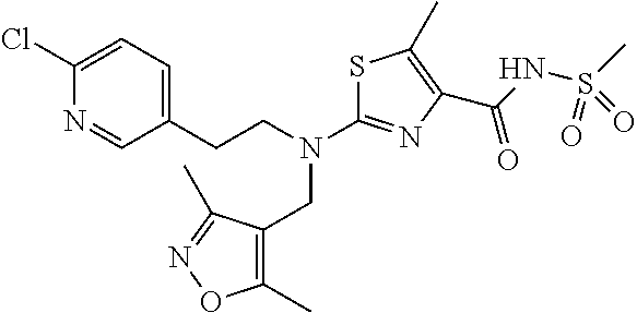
C1(CN(C2=NC(C(NS(C)(=O)=O)=O)=C(C)S2)CCC2=CC=C(Cl)N=C2)=C(C)ON=C1C
